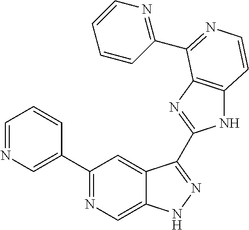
C1=NC=C(C2=NC=C3C(=C2)C(C2=NC4=C(N2)C=CN=C4C2=NC=CC=C2)=NN3)C=C1
